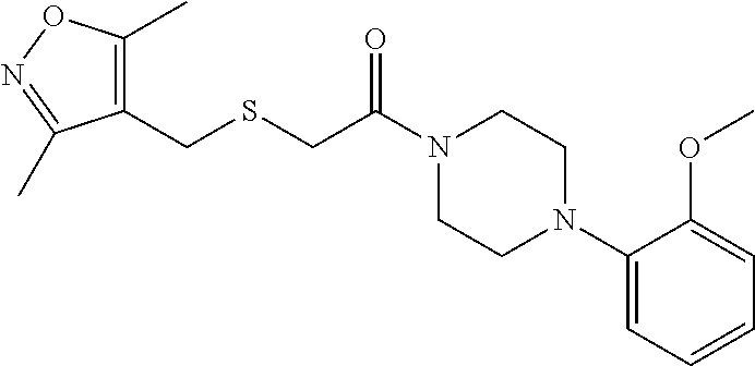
N1(C(CSCC2=C(C)ON=C2C)=O)CCN(C2=CC=CC=C2OC)CC1
